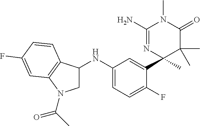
C1(NC2=CC=C(F)C(C3(C)C(C)(C)C(=O)N(C)C(N)=N3)=C2)CN(C(C)=O)C2=C1C=CC(F)=C2
